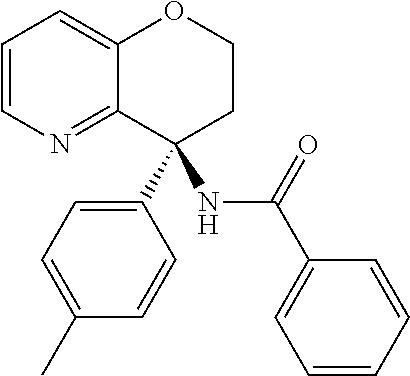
C1=CN=C2C(=C1)OCCC2(C1=CC=C(C)C=C1)NC(C1=CC=CC=C1)=O
